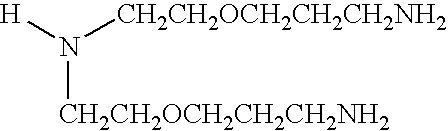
[H]N([CH2CH2OCH2CH2CH2NH2])[CH2CH2OCH2CH2CH2NH2]
